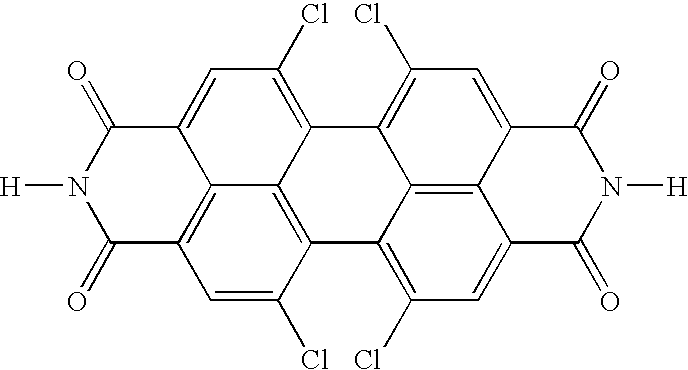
C1(=O)C2=C3C(=CC(Cl)=C4C3=C(C(Cl)=C2)C2=C(Cl)C=C3C5=C2C4=C(Cl)C=C5C(=O)N([H])C3=O)C(=O)N1[H]
